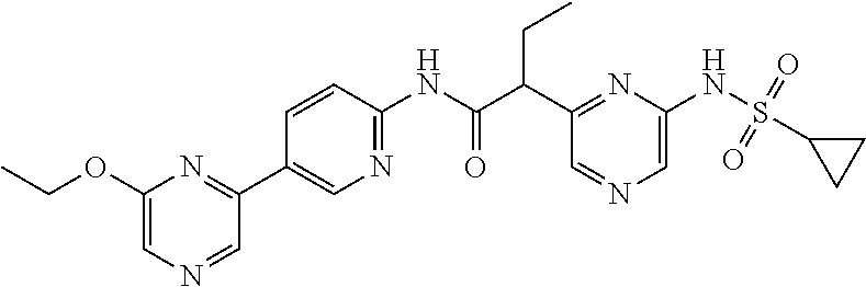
C1(C(C(NC2=NC=C(C3=NC(OCC)=CN=C3)C=C2)=O)CC)=NC(NS(=O)(=O)C2CC2)=CN=C1
